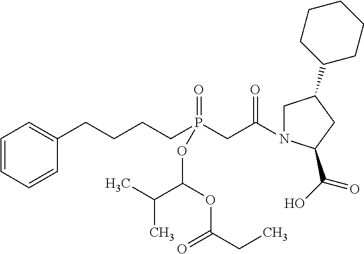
C1=CC=CC(CCCCP(CC(=O)N2CC(C3CCCCC3)CC2C(O)=O)(=O)OC(C(C)C)OC(=O)CC)=C1
